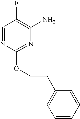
C1=NC(OCCC2=CC=CC=C2)=NC(N)=C1F
